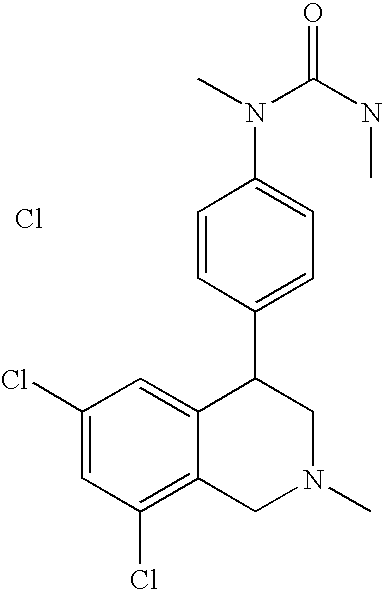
C1(Cl)=C2C(=CC(Cl)=C1)C(C1=CC=C(N(C(NC)=O)C)C=C1)CN(C)C2.Cl
